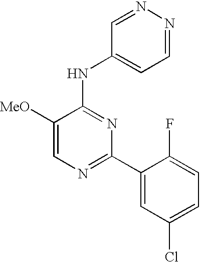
C1=C([MeO])C(NC2=CC=NN=C2)=NC(C2=CC(Cl)=CC=C2F)=N1
